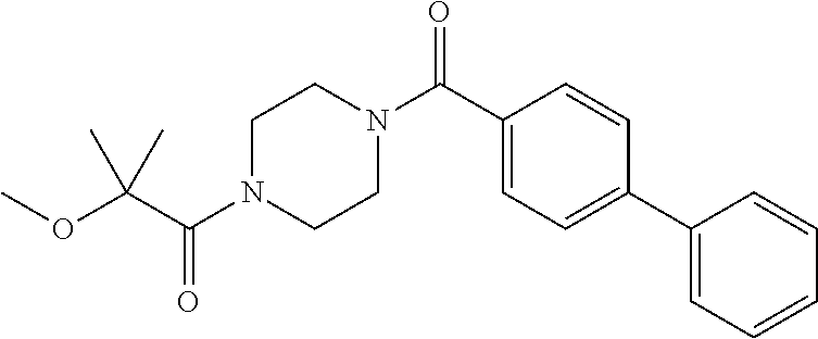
COC(C(N1CCN(C(=O)C2=CC=C(C3=CC=CC=C3)C=C2)CC1)=O)(C)C
